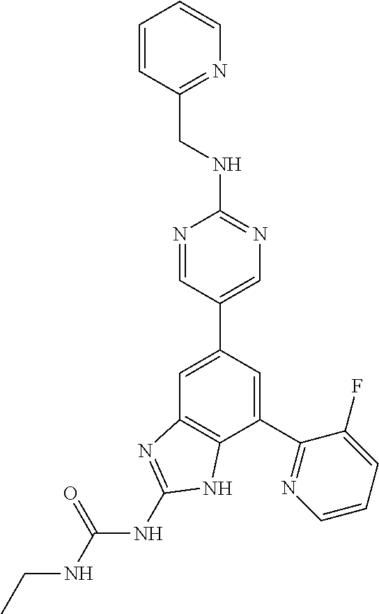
C1(C2=NC=CC=C2F)=CC(C2=CN=C(NCC3=NC=CC=C3)N=C2)=CC2=C1NC(NC(NCC)=O)=N2
